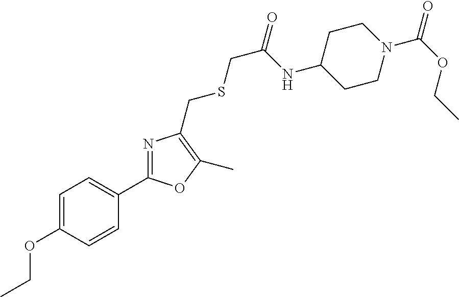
C1=C(OCC)C=CC(C2=NC(CSCC(=O)NC3CCN(C(OCC)=O)CC3)=C(C)O2)=C1
